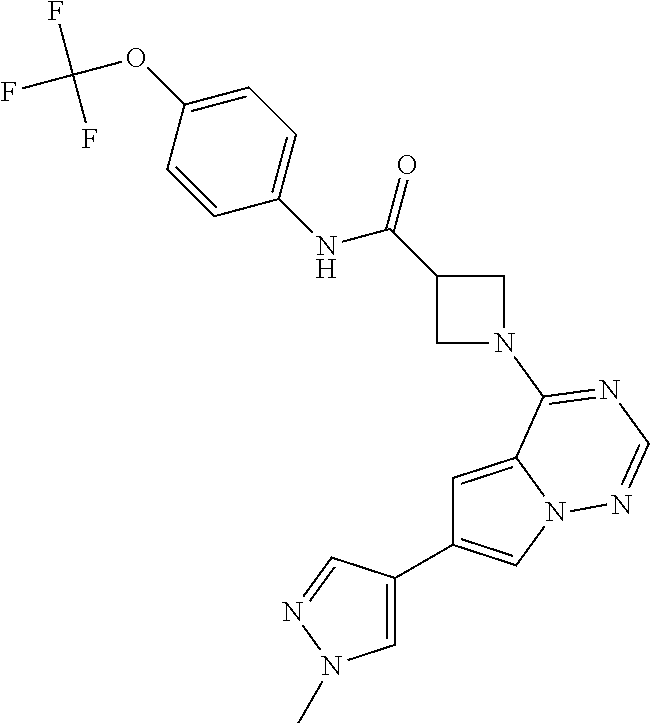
C1=C(C2=CN3C(=C2)C(N2CC(C(=O)NC4=CC=C(OC(F)(F)F)C=C4)C2)=NC=N3)C=NN1C
